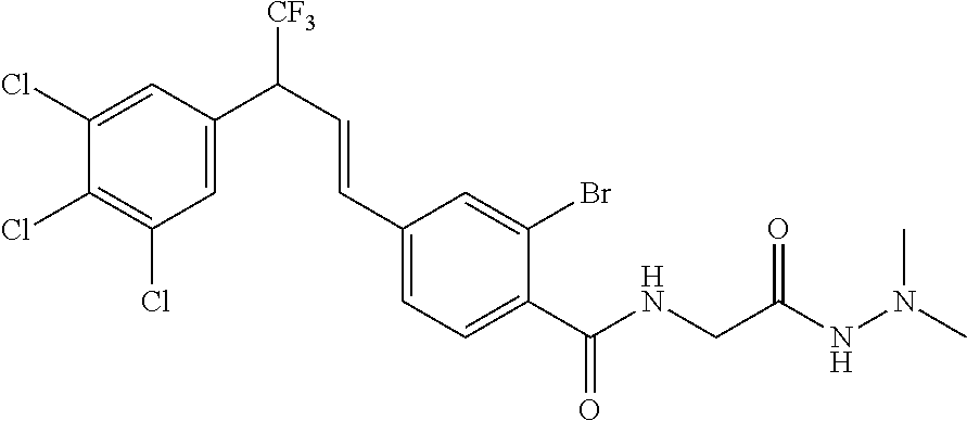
C1(Cl)=CC(C([CF3])C=CC2=CC=C(C(NCC(NN(C)C)=O)=O)C(Br)=C2)=CC(Cl)=C1Cl
